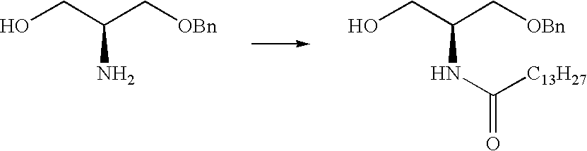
OCC(C[OBn])N.OCC(C[OBn])NC(=O)[C13H27]
